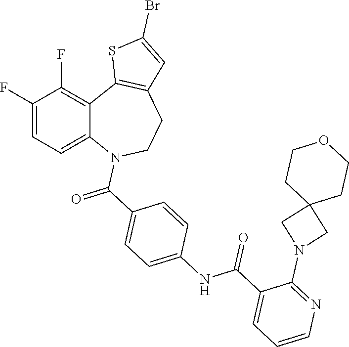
C1(F)=CC=C2C(=C1F)C1=C(CCN2C(C2=CC=C(NC(C3=CC=CN=C3N3CC4(C3)CCOCC4)=O)C=C2)=O)C=C(Br)S1
